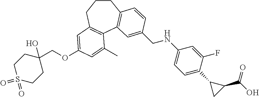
C1S(=O)(=O)CCC(O)(COC2=CC3=C(C4=C(CCC3)C=CC(CNC3=CC=C(C5CC5C(=O)O)C(F)=C3)=C4)C(C)=C2)C1
